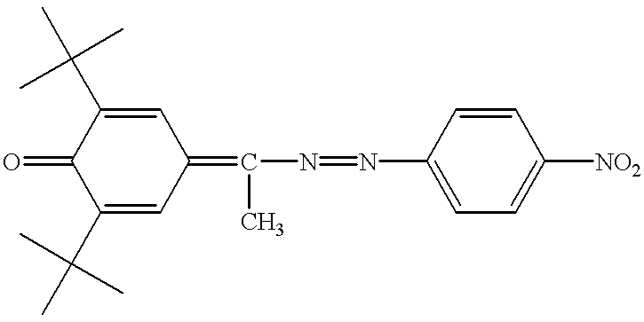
C1(C(C)(C)C)=CC(=C(N=NC2=CC=C([NO2])C=C2)C)C=C(C(C)(C)C)C1=O
